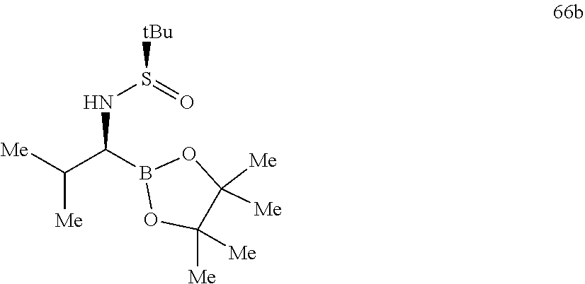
C(B1OC([Me])([Me])C([Me])([Me])O1)(NS([tBu])=O)C([Me])[Me]
